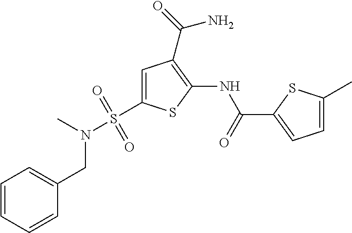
C1=C(S(N(C)CC2=CC=CC=C2)(=O)=O)SC(NC(=O)C2=CC=C(C)S2)=C1C(=O)N
